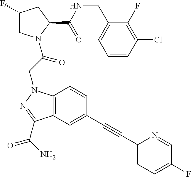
C1=CC(Cl)=C(F)C(CNC(C2CC(F)CN2C(CN2C3=C(C(C(N)=O)=N2)C=C(C#CC2=CC=C(F)C=N2)C=C3)=O)=O)=C1
